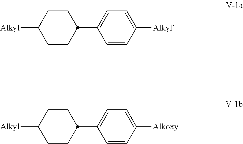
C1CC(C2=CC=C([Alkyl])C=C2)CCC1[Alkyl].C1CC(C2=CC=C([Alkoxy])C=C2)CCC1[Alkyl]
